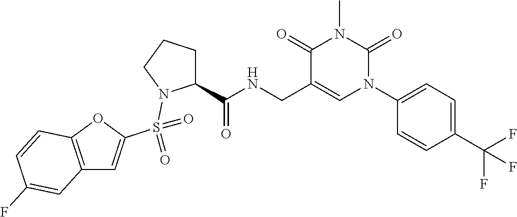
C12=C(OC(S(=O)(=O)N3C(C(NCC4=CN(C5=CC=C(C(F)(F)F)C=C5)C(=O)N(C)C4=O)=O)CCC3)=C1)C=CC(F)=C2
